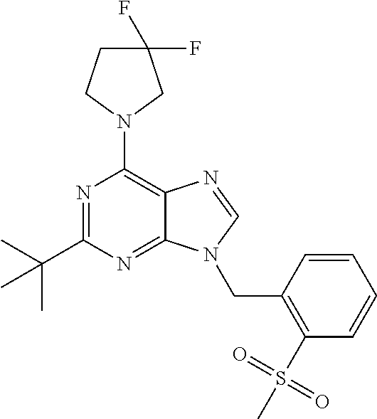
N1=C(C(C)(C)C)N=C2C(=C1N1CC(F)(F)CC1)N=CN2CC1=C(S(C)(=O)=O)C=CC=C1
